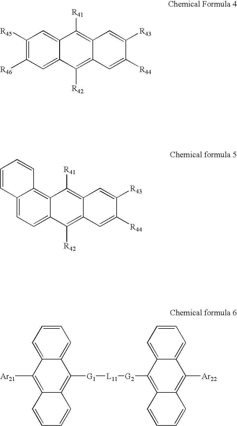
C12=CC([R46])=C([R45])C=C1C([R41])=C1C(=C2[R42])C=C([R44])C([R43])=C1.C12=CC=C3C(=C1C=CC=C2)C([R41])=C1C(=C3[R42])C=C([R44])C([R43])=C1.C1=CC=C2C(=C1)C([G1][L11][G2]C1=C3C(=C([Ar22])C4=CC=CC=C14)C=CC=C3)=C1C(=C2[Ar21])C=CC=C1
